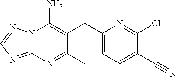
C1(CC2=C(N)N3C(=NC=N3)N=C2C)=CC=C(C#N)C(Cl)=N1
